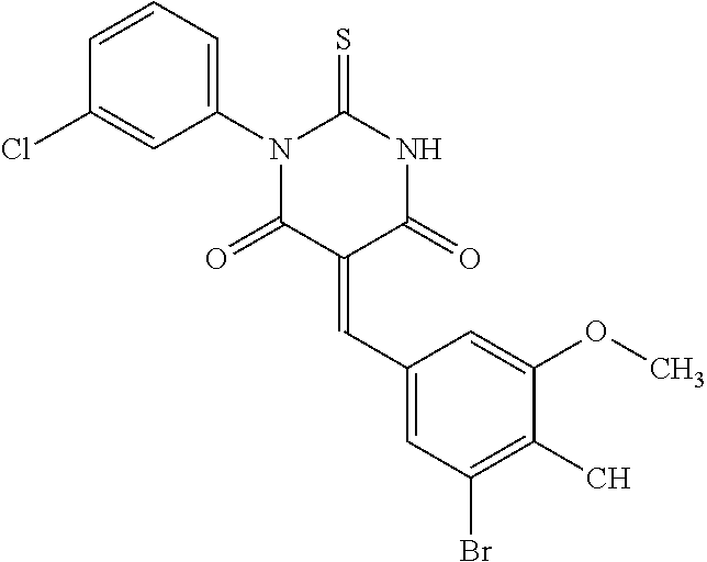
C1=CC(Cl)=CC(N2C(=O)C(=CC3=CC(Br)=C(C)C(OC)=C3)C(=O)NC2=S)=C1
